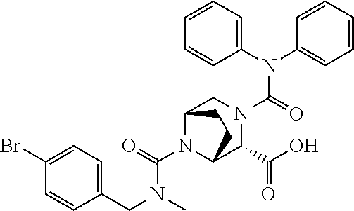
N(C(N1C2C(C(O)=O)N(C(=O)N(C3=CC=CC=C3)C3=CC=CC=C3)CC1CC2)=O)(CC1=CC=C(Br)C=C1)C
